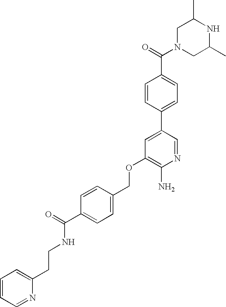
C1N(C(=O)C2=CC=C(C3=CC(OCC4=CC=C(C(=O)NCCC5=CC=CC=N5)C=C4)=C(N)N=C3)C=C2)CC(C)NC1C
